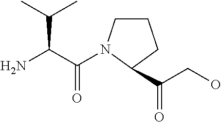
C(C(=O)N1CCCC1C(CO)=O)(N)C(C)C
